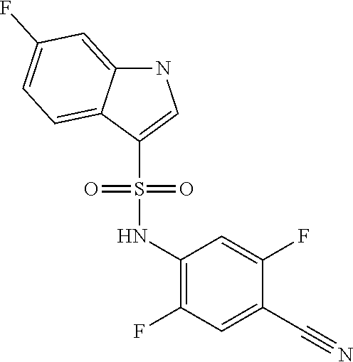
N1C2=CC(F)=CC=C2C(S(=O)(=O)NC2=C(F)C=C(C#N)C(F)=C2)=C1
